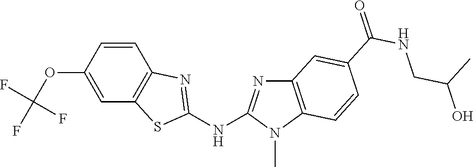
O(C1=CC2=C(C=C1)N=C(NC1=NC3=C(N1C)C=CC(C(NCC(O)C)=O)=C3)S2)C(F)(F)F
